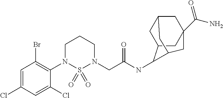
C1=C(Cl)C=C(Cl)C(N2S(=O)(=O)N(CC(NC3C4CC5CC(C(=O)N)(CC3C5)C4)=O)CCC2)=C1Br
